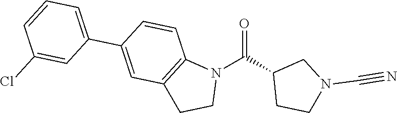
N1(C(C2CCN(C#N)C2)=O)C2=C(CC1)C=C(C1=CC=CC(Cl)=C1)C=C2
